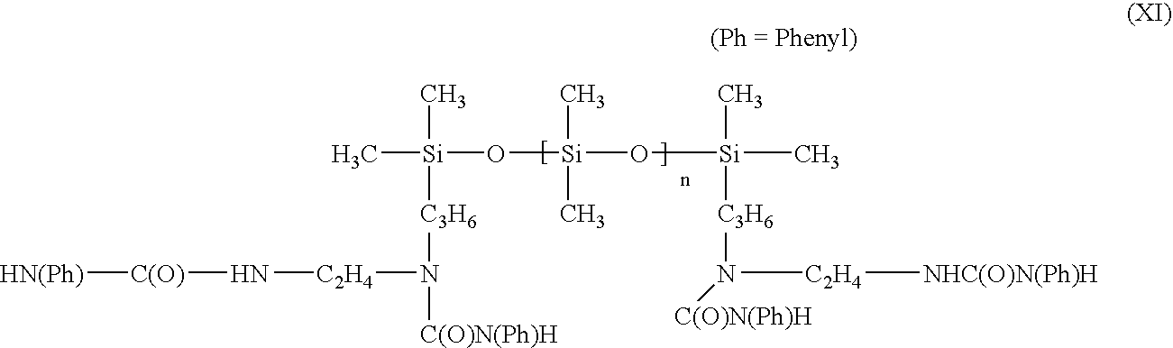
[HN(Ph)][C(O)]N[C2H4]N([C3H6][Si](C)(O[Si](C)(C)O[Si](C)([C3H6]N([C2H4][NHC(O)N(Ph)H])[C(O)N(Ph)H])C)C)[C(O)N(Ph)H]
